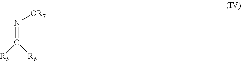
N(=C([R5])[R6])[OR7]
